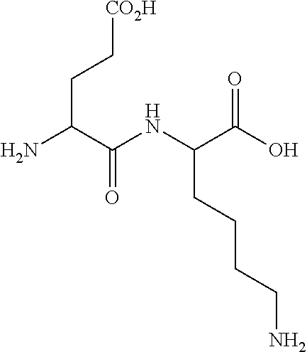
C(CC(NC(C(N)CC[CO2H])=O)C(O)=O)CCN
